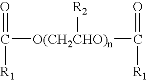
C([O(CH2CHO)n]([R2])C(=O)[R1])(=O)[R1]
